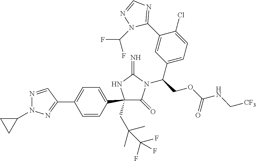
C1(C2=CC=C(C3=NN(C4CC4)N=C3)C=C2)(CC(C)(C)C(F)(F)F)C(=O)N(C(COC(NC[CF3])=O)C2=CC=C(Cl)C(C3=NC=NN3C(F)F)=C2)C(=N)N1
